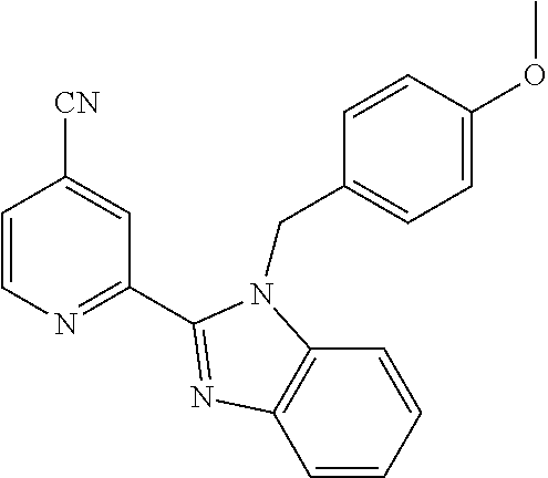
C1=CN=C(C2=NC3=C(N2CC2=CC=C(OC)C=C2)C=CC=C3)C=C1[CN]
